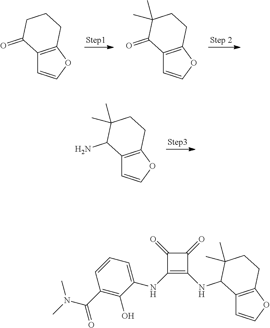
C12=C(OC=C1)CCCC2=O.C12=C(OC=C1)CCC(C)(C)C2=O.C12=C(OC=C1)CCC(C)(C)C2N.C12=C(OC=C1)CCC(C)(C)C2NC1=C(NC2=CC=CC(C(N(C)C)=O)=C2O)C(=O)C1=O
